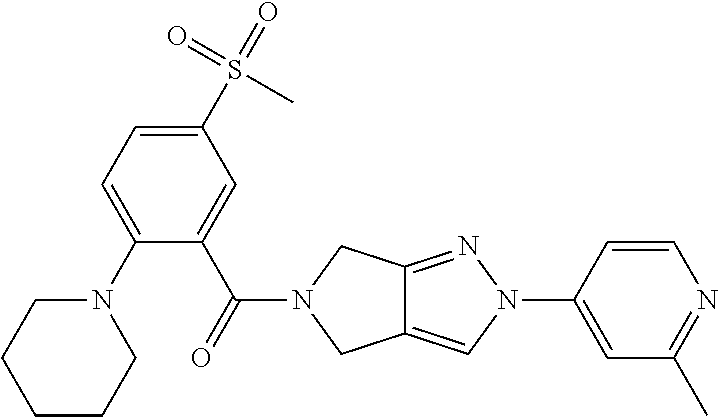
N1(C2=CC=C(S(C)(=O)=O)C=C2C(=O)N2CC3=CN(C4=CC(C)=NC=C4)N=C3C2)CCCCC1
